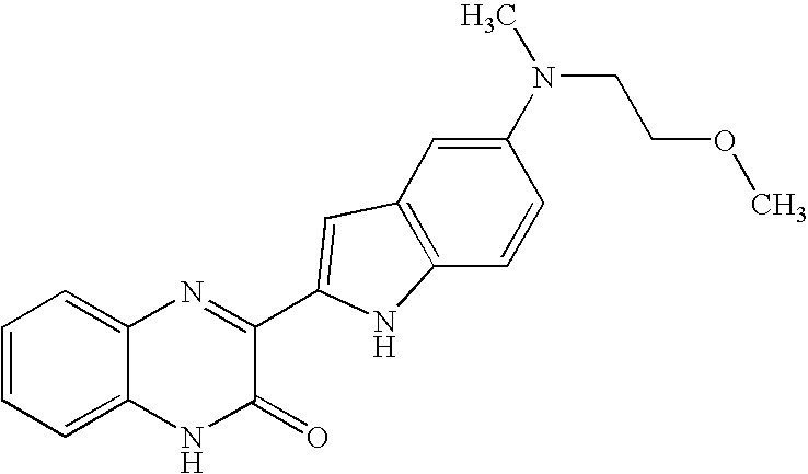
C1=C2C(=CC=C1)N=C(C1=CC3=C(C=CC(N(CCOC)C)=C3)N1)C(=O)N2
